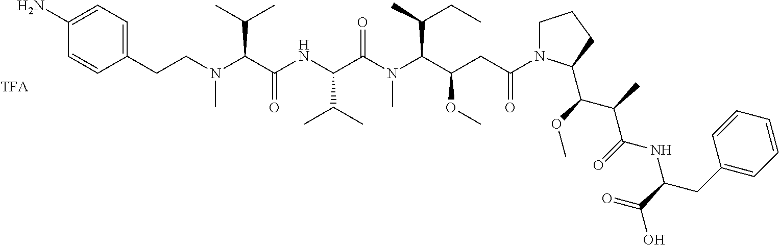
C1=CC(N)=CC=C1CCN(C(C(NC(C(N(C(C(CC(N1CCCC1C(C(C(NC(CC1=CC=CC=C1)C(=O)O)=O)C)OC)=O)OC)C(C)CC)C)=O)C(C)C)=O)C(C)C)C
